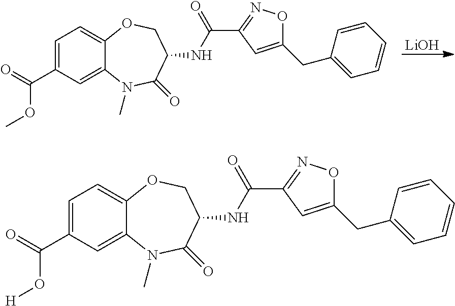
[LiOH].C1=C(C(OC)=O)C=C2C(=C1)OCC(NC(C1=NOC(CC3=CC=CC=C3)=C1)=O)C(=O)N2C.C1=C(C(O[H])=O)C=C2C(=C1)OCC(NC(C1=NOC(CC3=CC=CC=C3)=C1)=O)C(=O)N2C
